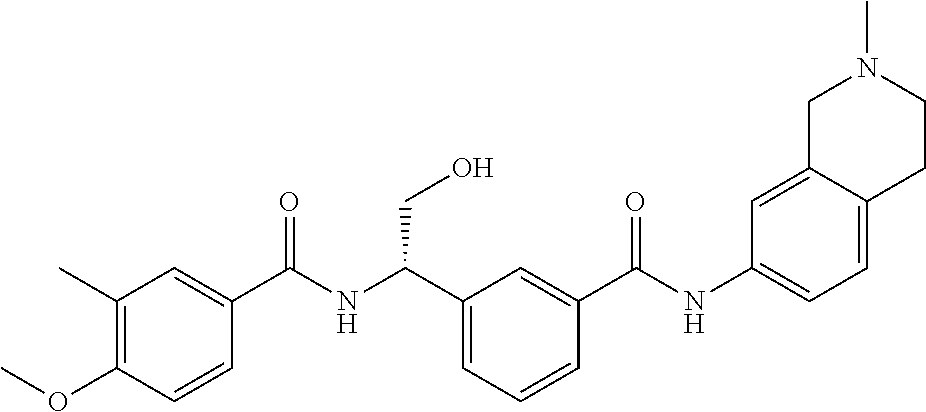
O(C1=C(C)C=C(C(NC(C2=CC=CC(C(NC3=CC=C4C(=C3)CN(C)CC4)=O)=C2)CO)=O)C=C1)C
